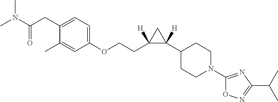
C1(C)=CC(OCCC2([H])C(C3CCN(C4=NC(C(C)C)=NO4)CC3)([H])C2)=CC=C1CC(N(C)C)=O
